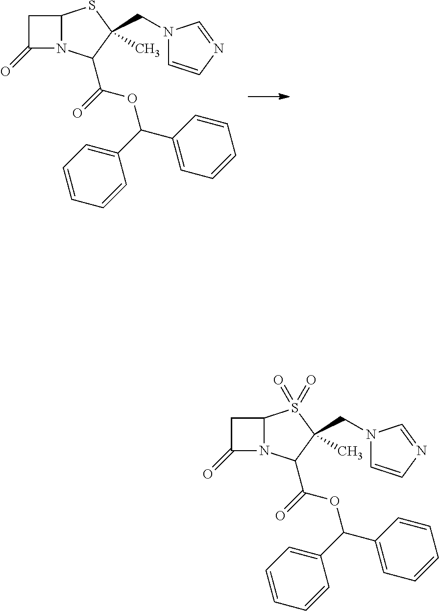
C1(=O)N2C(C1)S(=O)(=O)C(C)(CN1C=CN=C1)C2C(=O)OC(C1=CC=CC=C1)C1=CC=CC=C1.C1(=O)N2C(C1)SC(C)(CN1C=CN=C1)C2C(=O)OC(C1=CC=CC=C1)C1=CC=CC=C1
